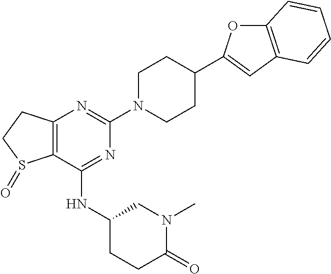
C1(NC2CCC(=O)N(C)C2)=NC(N2CCC(C3=CC4=C(O3)C=CC=C4)CC2)=NC2=C1S(=O)CC2
